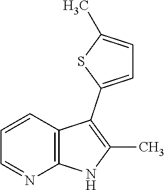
C1=CC2=C(N=C1)NC(C)=C2C1=CC=C(C)S1
